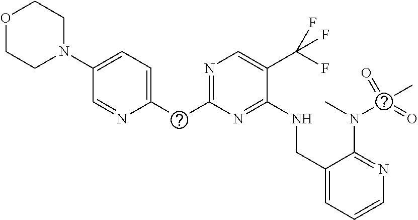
C(C1=NC=C(C(F)(F)F)C(NCC2=CC=CN=C2N(C(=O)(C)=O)C)=N1)C1=CC=C(N2CCOCC2)C=N1
